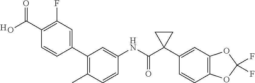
C1(C2=CC(F)=C(C(=O)O)C=C2)=C(C)C=CC(NC(C2(C3=CC4=C(C=C3)OC(F)(F)O4)CC2)=O)=C1.[H]
